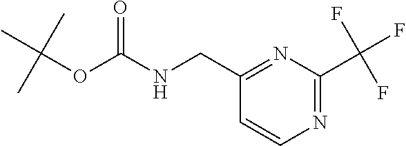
N1=C(C(F)(F)F)N=C(CNC(OC(C)(C)C)=O)C=C1
